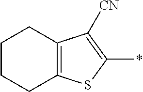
C12=C(SC(*)=C1[CN])CCCC2
